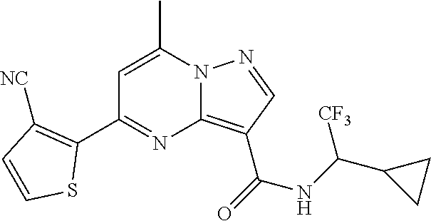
C1=C(C)N2C(=C(C(=O)NC(C3CC3)[CF3])C=N2)N=C1C1=C([NC])C=CS1
